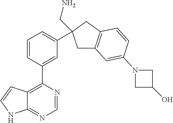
C12=C(C3=CC(C4(CN)CC5=C(C4)C=CC(N4CC(O)C4)=C5)=CC=C3)N=CN=C1NC=C2
